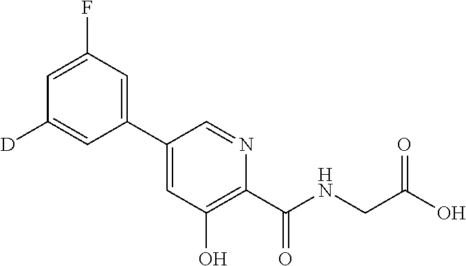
C1(C2=CC(F)=CC([D])=C2)=CC(O)=C(C(NCC(O)=O)=O)N=C1
